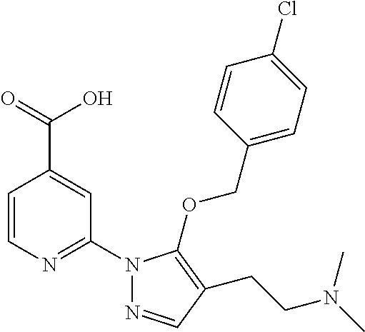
C1=CN=C(N2N=CC(CCN(C)C)=C2OCC2=CC=C(Cl)C=C2)C=C1C(=O)O
